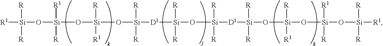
[R][Si]([R])(O[Si]([R1])([R])O[Si]([R])(O[Si]([R])([R])[D1][Si]([R])(O[Si]([R])([R])[D1][Si]([R])([R])O[Si]([R])([R1])O[Si]([R1])([R])O[Si]([R])([R])[R1])[R])[R1])[R1]
